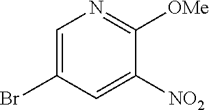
C1=C(Br)C=C([NO2])C([OMe])=N1
